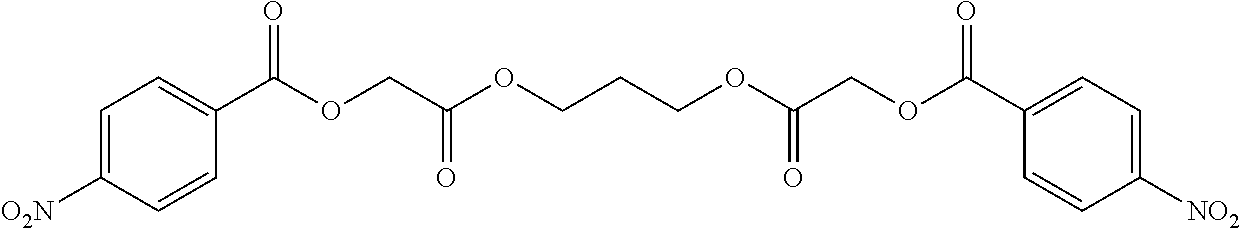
C1=C([O2N])C=CC(C(OCC(OCCCOC(COC(C2=CC=C([NO2])C=C2)=O)=O)=O)=O)=C1
